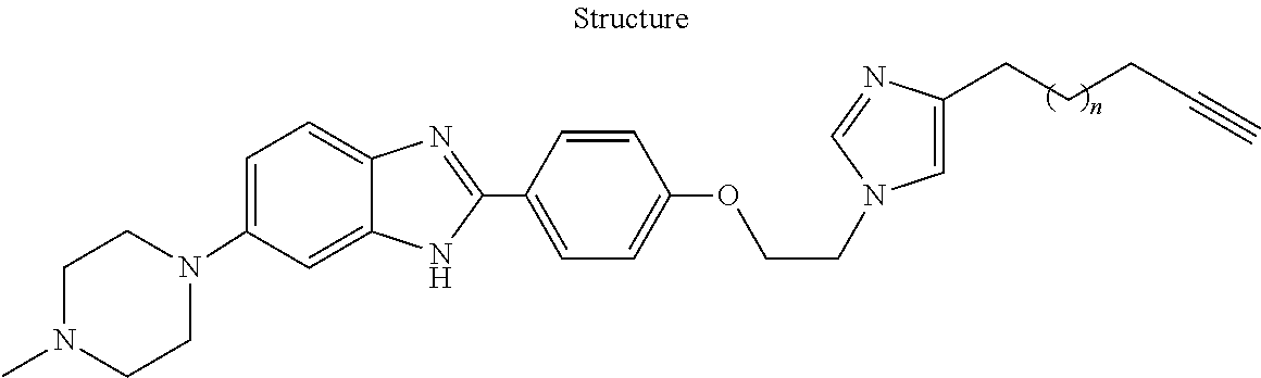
C1N(C)CCN(C2=CC=C3C(=C2)NC(C2=CC=C(OCCN4C=NC(CCCC#C)=C4)C=C2)=N3)C1
